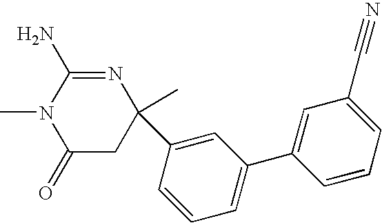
C1(=O)CC(C)(C2=CC(C3=CC(C#N)=CC=C3)=CC=C2)N=C(N)N1C
